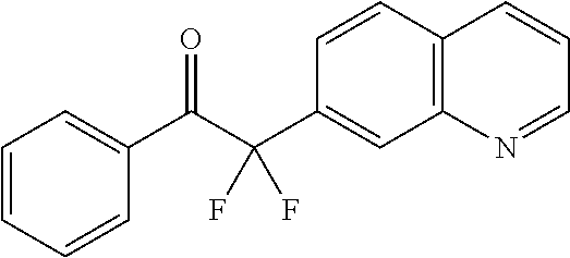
C1=CC=CC(C(C(C2=CC3=C(C=C2)C=CC=N3)(F)F)=O)=C1
